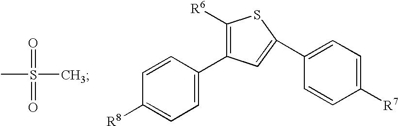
CS(C)(=O)=O.C1=CC([R8])=CC=C1C1=C([R6])SC(C2=CC=C([R7])C=C2)=C1
